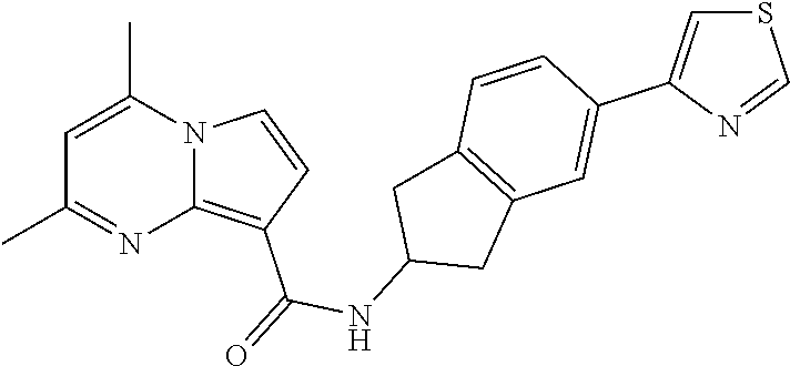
C1=C(C)N2C(=C(C(=O)NC3CC4=C(C3)C=CC(C3=CSC=N3)=C4)C=C2)N=C1C
